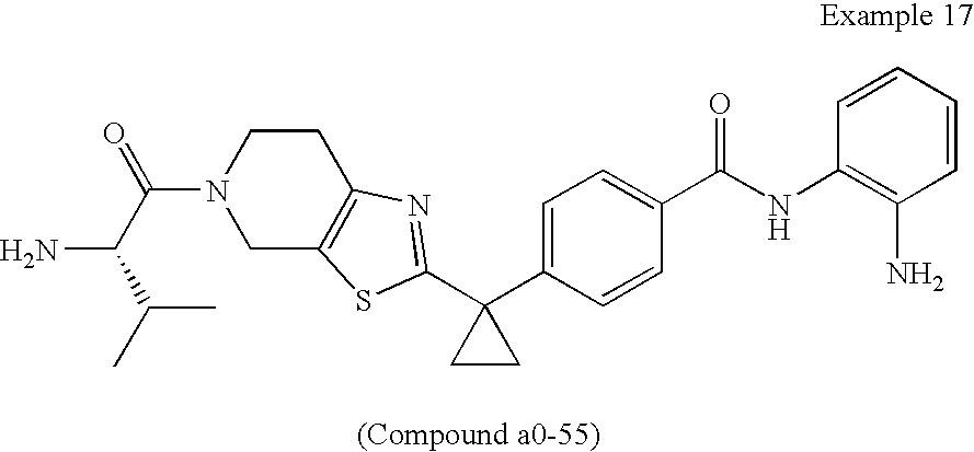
NC(C(=O)N1CC2=C(CC1)N=C(C1(C3=CC=C(C(NC4=C(N)C=CC=C4)=O)C=C3)CC1)S2)C(C)C
